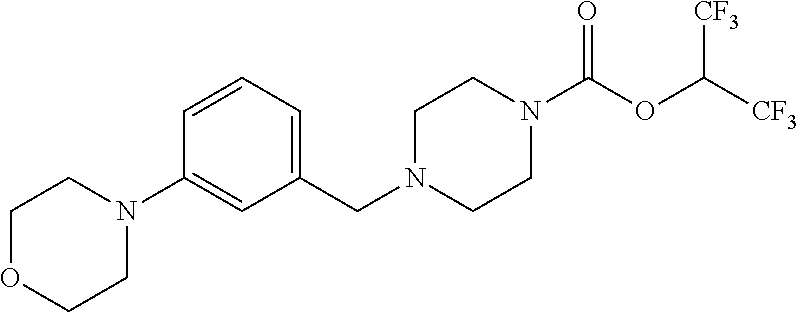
C1N(CC2=CC=CC(N3CCOCC3)=C2)CCN(C(OC([CF3])[CF3])=O)C1
